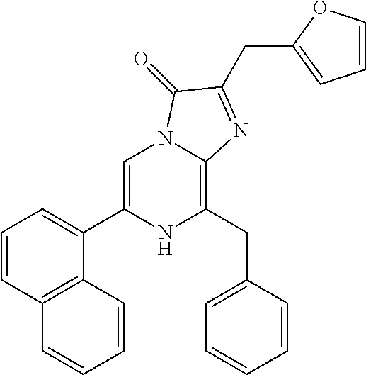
C1=C(C2=CC=CC3=C2C=CC=C3)NC(CC2=CC=CC=C2)=C2N1C(=O)C(CC1=CC=CO1)=N2
